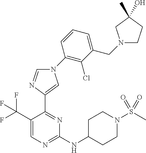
N1(C2=C(Cl)C(CN3CCC(C)(O)C3)=CC=C2)C=NC(C2=NC(NC3CCN(S(C)(=O)=O)CC3)=NC=C2C(F)(F)F)=C1
